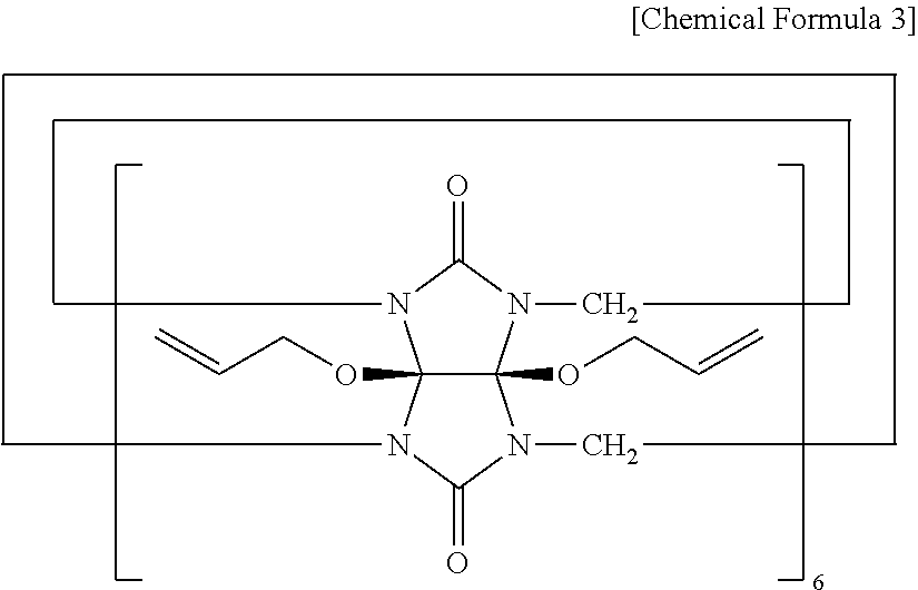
C12(OCC=C)C(OCC=C)(N(CC)C(=O)N1C)N(CC)C(=O)N2C
